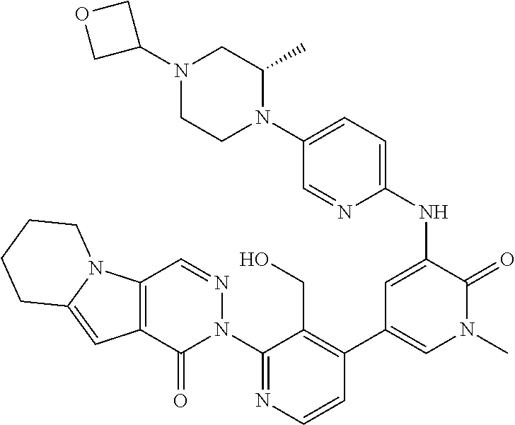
C1=CN=C(N2N=CC3=C(C2=O)C=C2N3CCCC2)C(CO)=C1C1=CN(C)C(=O)C(NC2=CC=C(N3C(C)CN(C4COC4)CC3)C=N2)=C1
